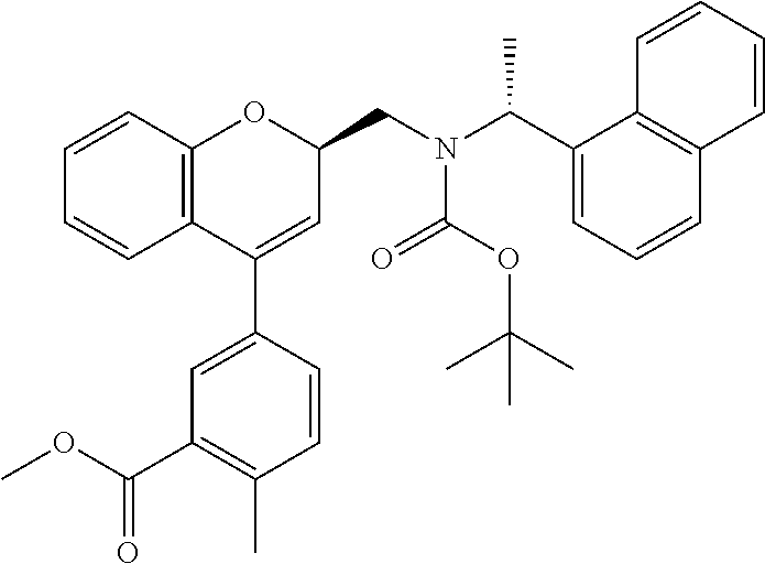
C1=CC2=C(C=C1)C(C1=CC(C(OC)=O)=C(C)C=C1)=CC(CN(C(C1=CC=CC3=C1C=CC=C3)C)C(=O)OC(C)(C)C)O2
